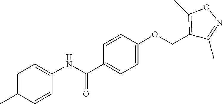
C1=C(C)C=CC(NC(C2=CC=C(OCC3=C(C)ON=C3C)C=C2)=O)=C1
